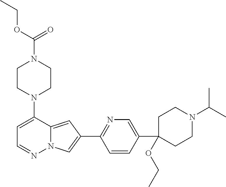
N1(C2=CC=NN3C2=CC(C2=NC=C(C4(OCC)CCN(C(C)C)CC4)C=C2)=C3)CCN(C(=O)OCC)CC1
